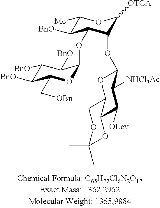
C1([BnO])C([BnO])C(C[OBn])OC(OC2C([BnO])C([Me])OC([OTCA])C2OC2OC3COC(C)(C)OC3C([OLev])C2[NHCl3Ac])C1[BnO]
